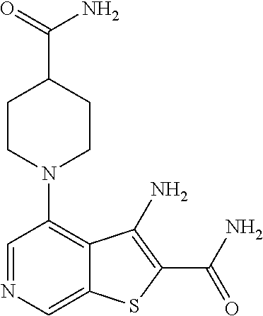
C1=NC=C2C(=C1N1CCC(C(N)=O)CC1)C(N)=C(C(N)=O)S2
